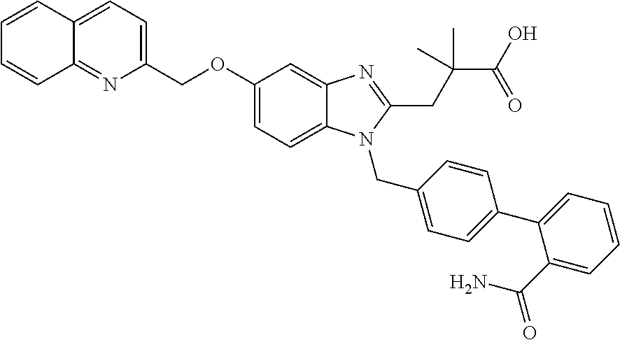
C1(COC2=CC=C3C(=C2)N=C(CC(C)(C(=O)O)C)N3CC2=CC=C(C3=CC=CC=C3C(=O)N)C=C2)=CC=C2C(=N1)C=CC=C2
